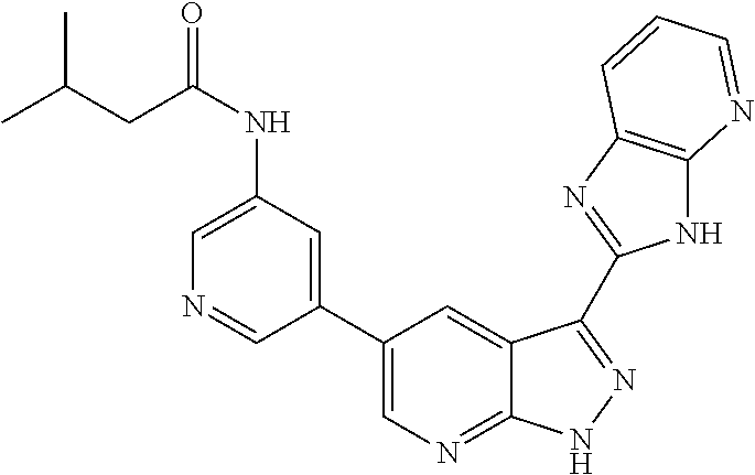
C1(NC(=O)CC(C)C)=CN=CC(C2=CN=C3C(=C2)C(C2=NC4=C(N2)N=CC=C4)=NN3)=C1
